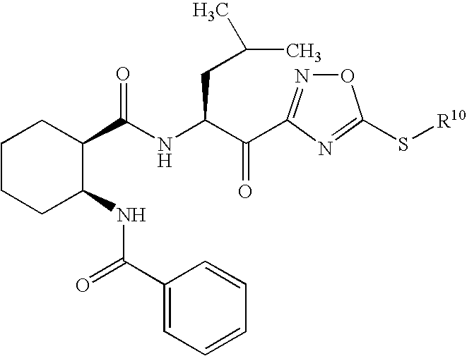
O1N=C(C(C(NC(C2CCCCC2NC(C2=CC=CC=C2)=O)=O)CC(C)C)=O)N=C1S[R10]
